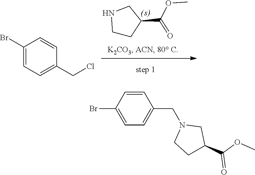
C1(Br)=CC=C(CCl)C=C1.C1CC(C(=O)OC)CN1.C1=C(Br)C=CC(CN2CCC(C(OC)=O)C2)=C1
